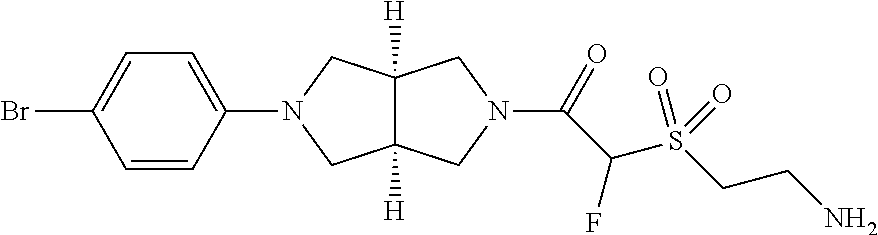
C12([H])C([H])(CN(C3=CC=C(Br)C=C3)C1)CN(C(=O)C(S(CCN)(=O)=O)F)C2
